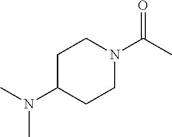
C1C(N(C)C)CCN(C(C)=O)C1
